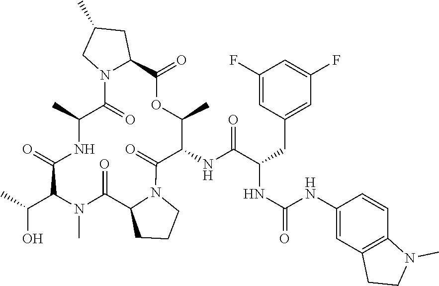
C(O)(C1N(C)C(=O)C2CCCN2C(=O)C(NC(C(NC(=O)NC2=CC3=C(C=C2)N(C)CC3)CC2=CC(F)=CC(F)=C2)=O)C(C)OC(=O)C2N(C(=O)C(C)NC1=O)CC(C)C2)C
